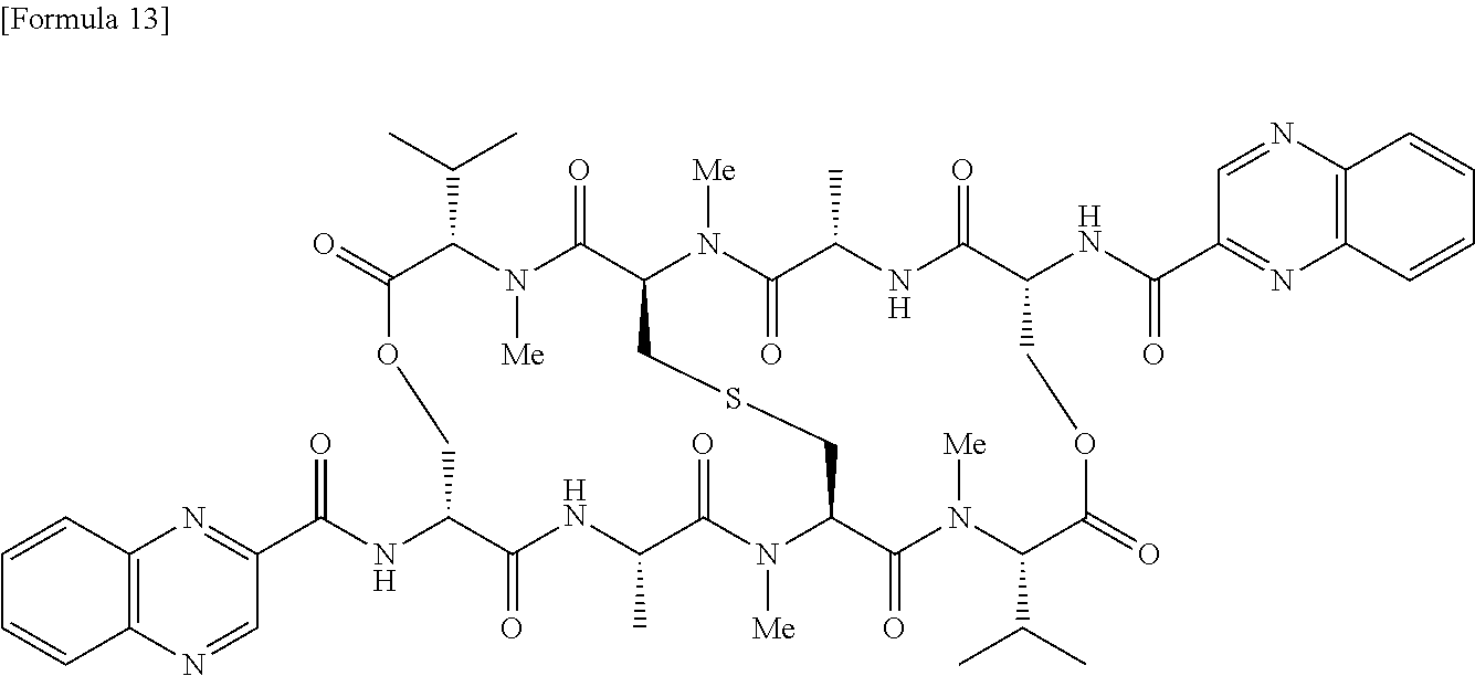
N1([Me])C(=O)C(C)NC(=O)C(NC(=O)C2=NC3=C(N=C2)C=CC=C3)COC(=O)C(C(C)C)N([Me])C(=O)C2N([Me])C(=O)C(C)NC(=O)C(NC(C3=NC4=C(N=C3)C=CC=C4)=O)COC(=O)C(C(C)C)N([Me])C(=O)C1CSC2
